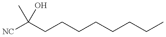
[NC]C(CCCCCCCC)(O)C
